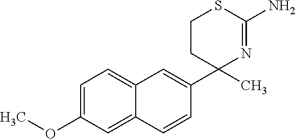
C1=CC2=CC(OC)=CC=C2C=C1C1(C)N=C(N)SCC1
